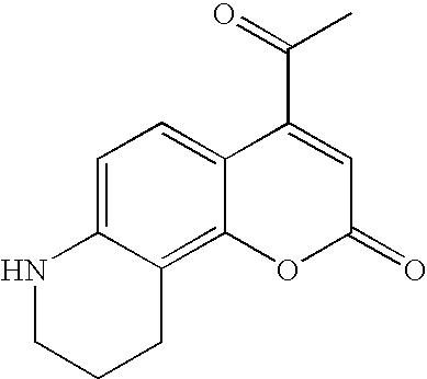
C1=C2C(=C3C(=C1)C(C(C)=O)=CC(=O)O3)CCCN2
